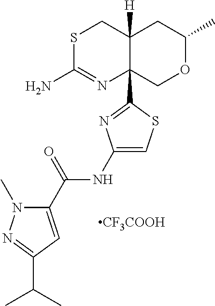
S1C(N)=NC2(C3=NC(NC(C4=CC(C(C)C)=NN4C)=O)=CS3)C([H])(C1)CC(C)OC2.[CF3COOH]
